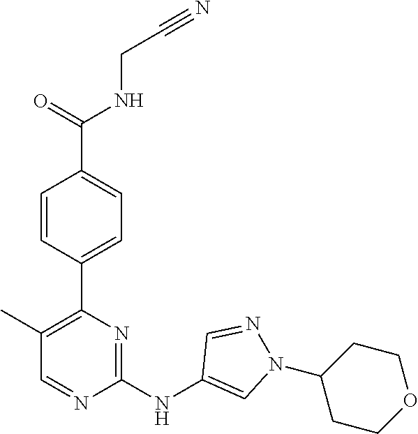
C(CNC(C1=CC=C(C2=C(C)C=NC(NC3=CN(C4CCOCC4)N=C3)=N2)C=C1)=O)#N
